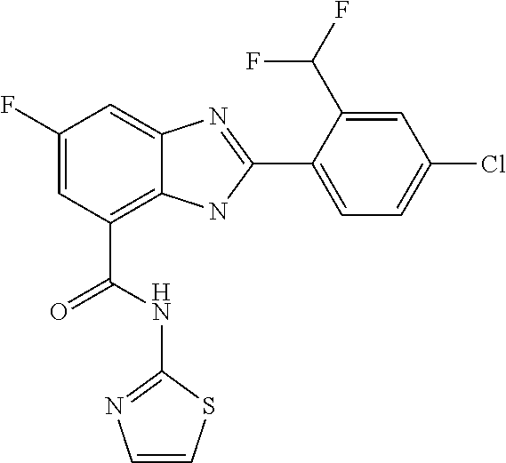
C1(F)=CC(C(=O)NC2=NC=CS2)=C2C(=C1)N=C(C1=CC=C(Cl)C=C1C(F)F)N2
